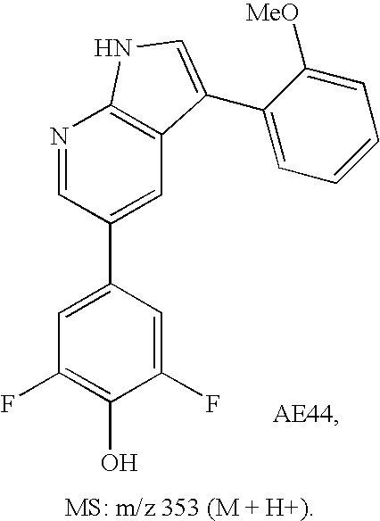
C1(C2=CC3=C(N=C2)NC=C3C2=CC=CC=C2[MeO])=CC(F)=C(O)C(F)=C1
